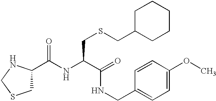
N(C(C(NCC1=CC=C(OC)C=C1)=O)CSCC1CCCCC1)C(C1CSCN1)=O
